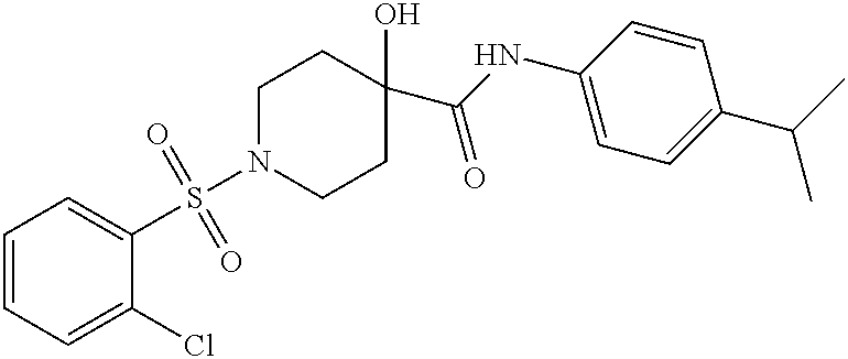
C1=CC=C(Cl)C(S(=O)(=O)N2CCC(O)(C(NC3=CC=C(C(C)C)C=C3)=O)CC2)=C1
